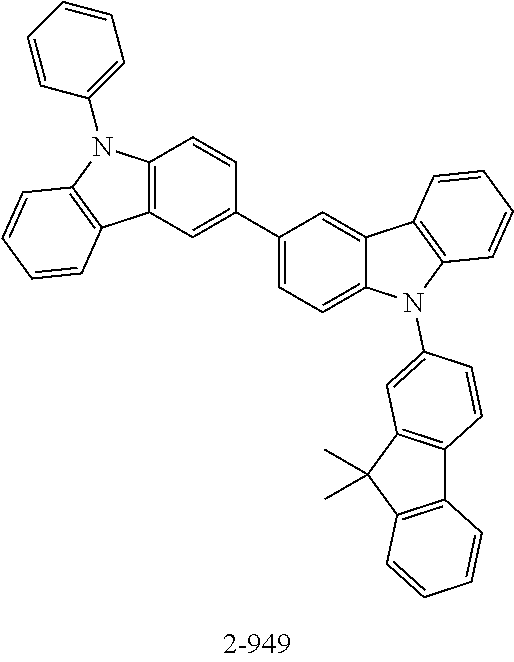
C12=C(C=C(C3=CC=C4C(=C3)C3=C(C=CC=C3)N4C3=CC4=C(C5=C(C4(C)C)C=CC=C5)C=C3)C=C1)C1=C(N2C2=CC=CC=C2)C=CC=C1
